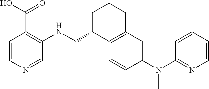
C1=CN=CC(NCC2C3=C(CCC2)C=C(N(C2=NC=CC=C2)C)C=C3)=C1C(O)=O
